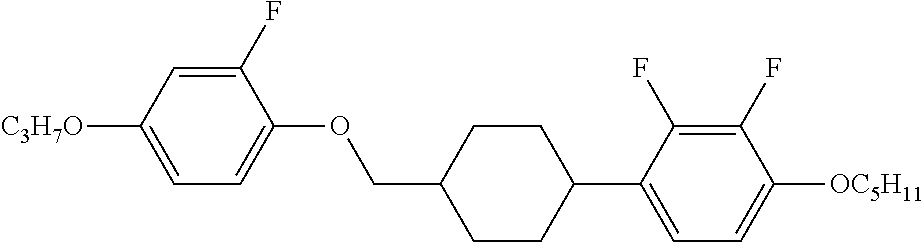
C1(F)=CC([C3H7O])=CC=C1OCC1CCC(C2=CC=C([OC5H11])C(F)=C2F)CC1
